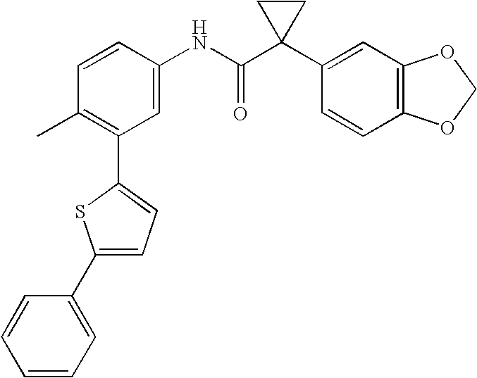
C1=CC(NC(C2(C3=CC4=C(C=C3)OCO4)CC2)=O)=CC(C2=CC=C(C3=CC=CC=C3)S2)=C1C
